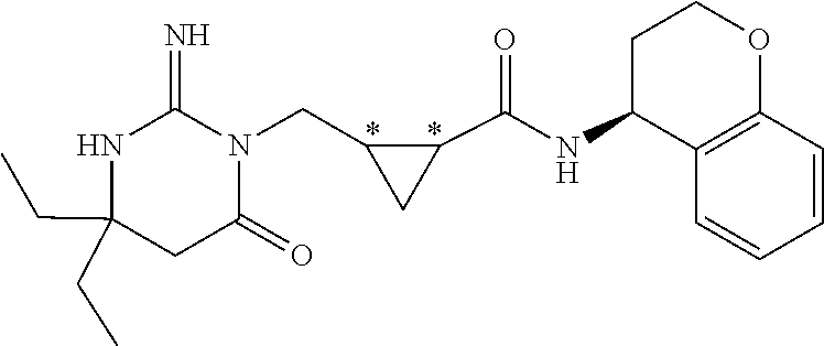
C(C1(CC)NC(=N)N(CC2C(C(NC3C4=C(OCC3)C=CC=C4)=O)C2)C(=O)C1)C
